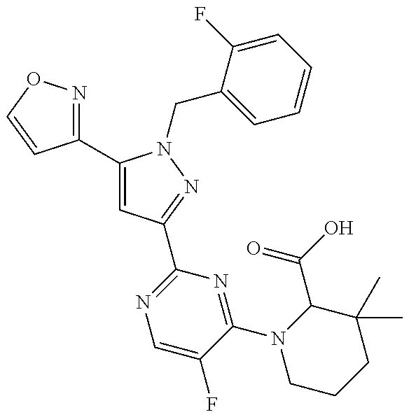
C1(C2=CC(C3=NC=C(F)C(N4CCCC(C)(C)C4C(=O)O)=N3)=NN2CC2=CC=CC=C2F)=NOC=C1
